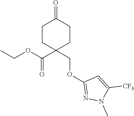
C1(=O)CCC(C(=O)OCC)(COC2=NN(C)C([CF3])=C2)CC1
